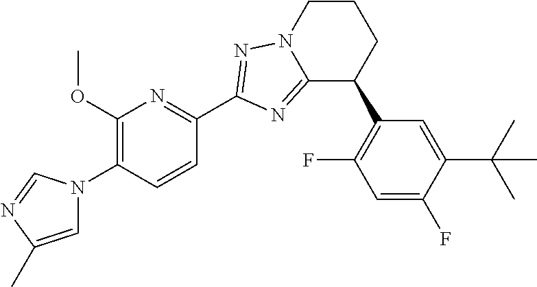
C12=NC(C3=NC(OC)=C(N4C=C(C)N=C4)C=C3)=NN1CCCC2C1=C(F)C=C(F)C(C(C)(C)C)=C1
